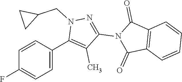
C1=CC(C2=C(C)C(N3C(=O)C4=C(C3=O)C=CC=C4)=NN2CC2CC2)=CC=C1F
